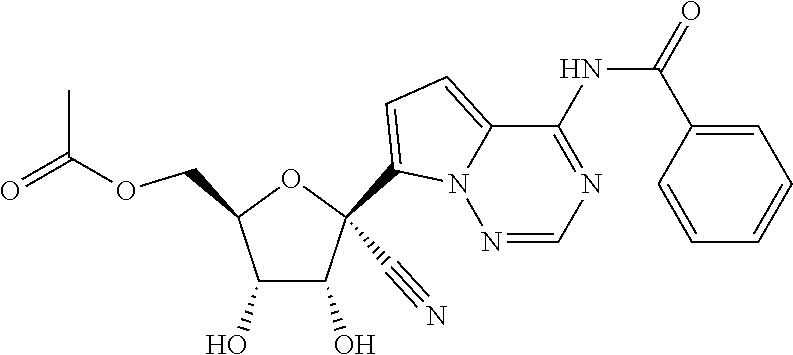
O(CC1C(O)C(O)C(C#N)(C2=CC=C3N2N=CN=C3NC(=O)C2=CC=CC=C2)O1)C(=O)C
